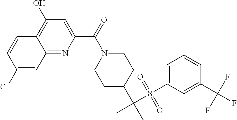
N1(C(C2=CC(O)=C3C(=N2)C=C(Cl)C=C3)=O)CCC(C(C)(S(C2=CC=CC(C(F)(F)F)=C2)(=O)=O)C)CC1
